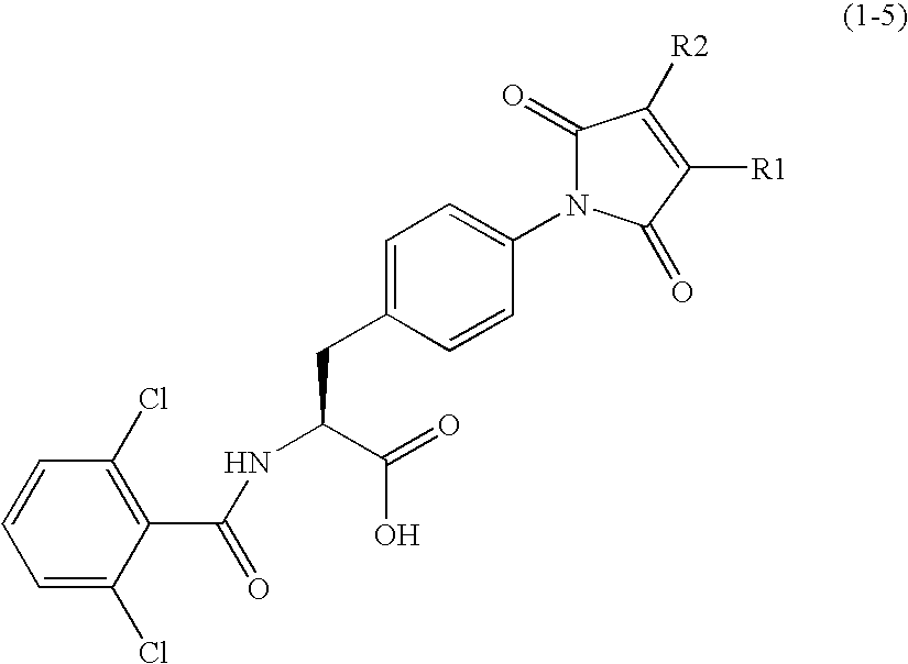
C1=C(Cl)C(C(NC(C(=O)O)CC2=CC=C(N3C(=O)C([R2])=C([R1])C3=O)C=C2)=O)=C(Cl)C=C1
